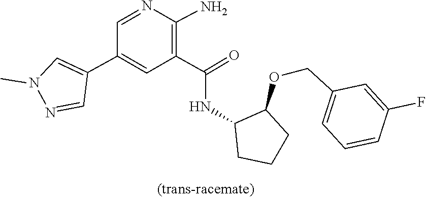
C1=NC(N)=C(C(=O)NC2C(OCC3=CC=CC(F)=C3)CCC2)C=C1C1=CN(C)N=C1
